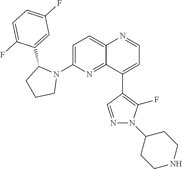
C1=C(C2CCCN2C2=CC=C3C(=N2)C(C2=C(F)N(C4CCNCC4)N=C2)=CC=N3)C(F)=CC=C1F
